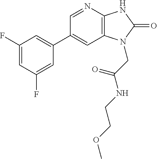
C12=C(N=CC(C3=CC(F)=CC(F)=C3)=C1)NC(=O)N2CC(NCCOC)=O
